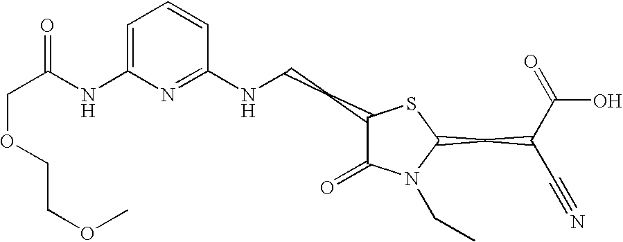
C1=C(NC(COCCOC)=O)N=C(NCCC2C(=O)N(CC)C(CC(C#N)C(=O)O)S2)C=C1
